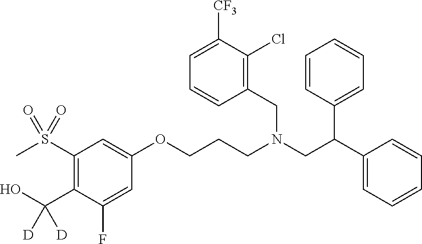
C1=CC(C(C2=CC=CC=C2)CN(CC2=C(Cl)C([CF3])=CC=C2)CCCOC2=CC(S(C)(=O)=O)=C(C(O)([D])[D])C(F)=C2)=CC=C1
